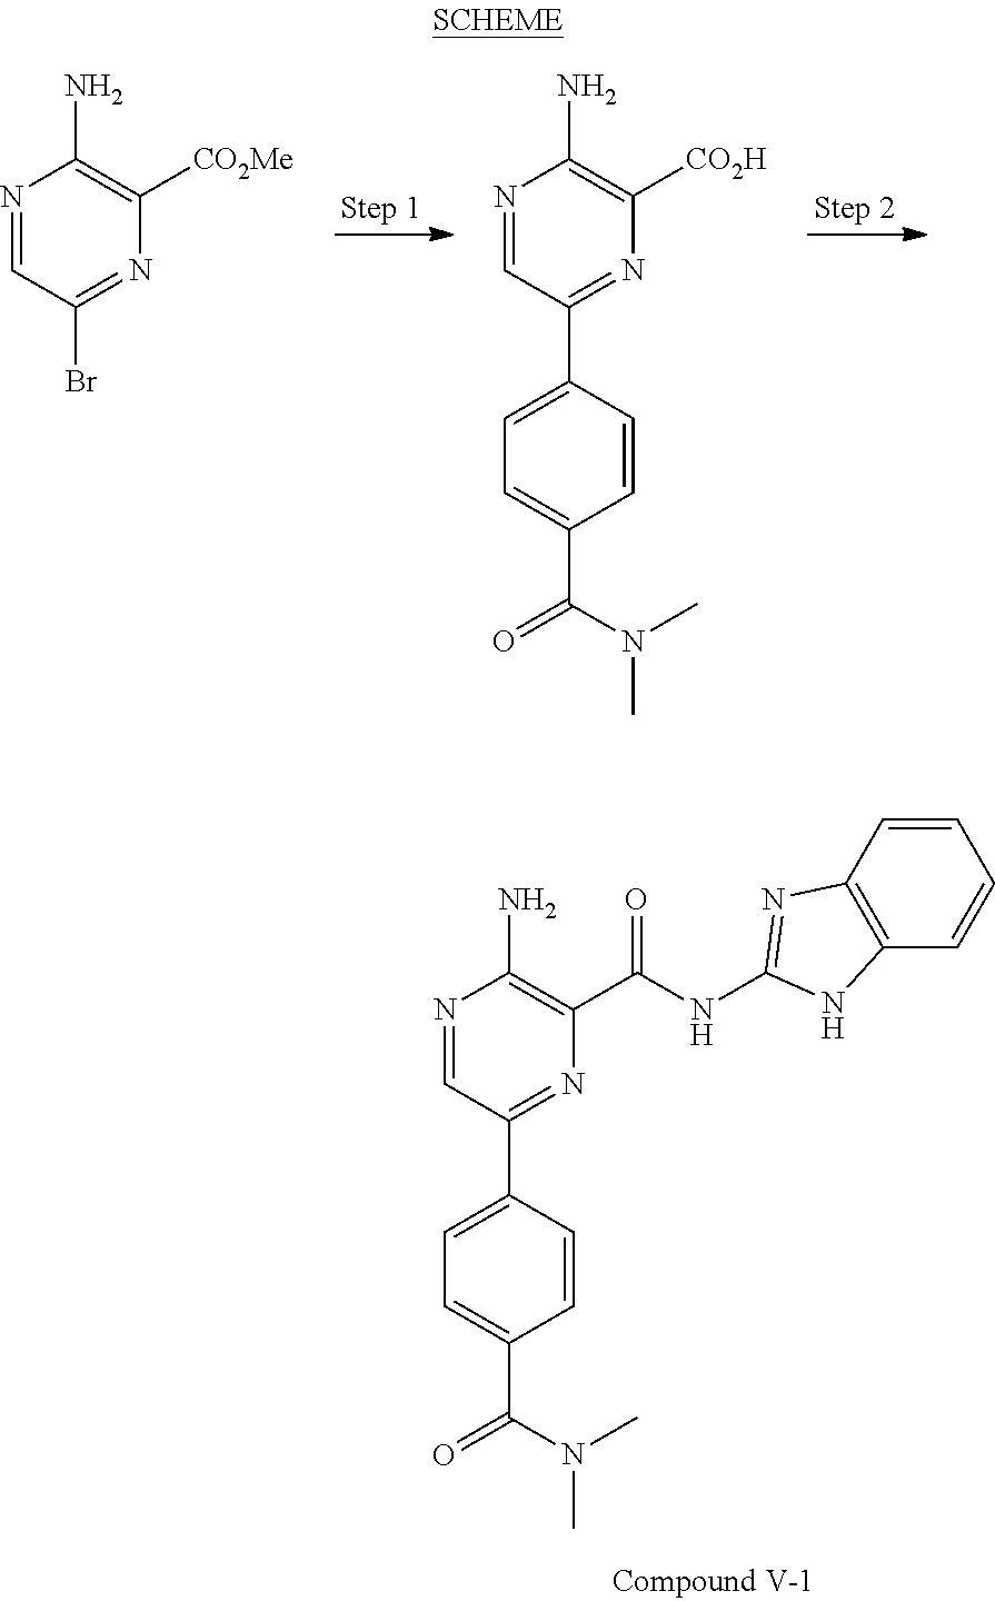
N1=CC(Br)=NC([CO2Me])=C1N.N1=CC(C2=CC=C(C(N(C)C)=O)C=C2)=NC([CO2H])=C1N.N1=CC(C2=CC=C(C(N(C)C)=O)C=C2)=NC(C(NC2=NC3=C(C=CC=C3)N2)=O)=C1N
